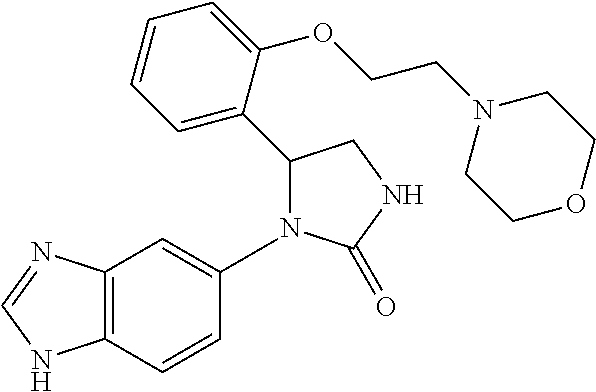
C12=C(C=CC(C)=C1)NC=N2.N1C(=O)NCC1C1=CC=CC=C1OCCN1CCOCC1
